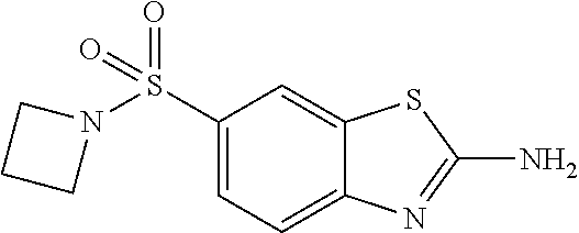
C1=C2C(=CC=C1S(=O)(N1CCC1)=O)N=C(N)S2
